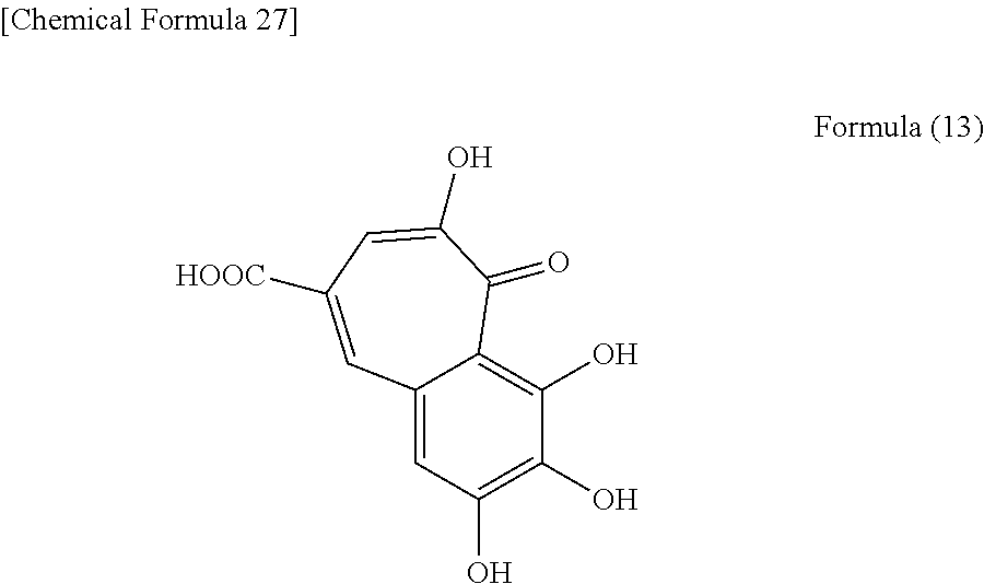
C1=C2C(=C(O)C(O)=C1O)C(=O)C(O)=CC([HOOC])=C2
